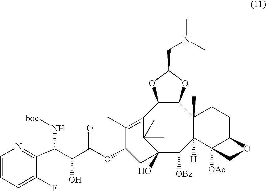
C12(O)C([OBz])C3([H])C(C)(C4C(C(=C(C)C(OC(C(C(N[boc])C5=NC=CC=C5F)O)=O)C1)C2(C)C)OC(CN(C)C)O4)CCC1C3([OAc])CO1
